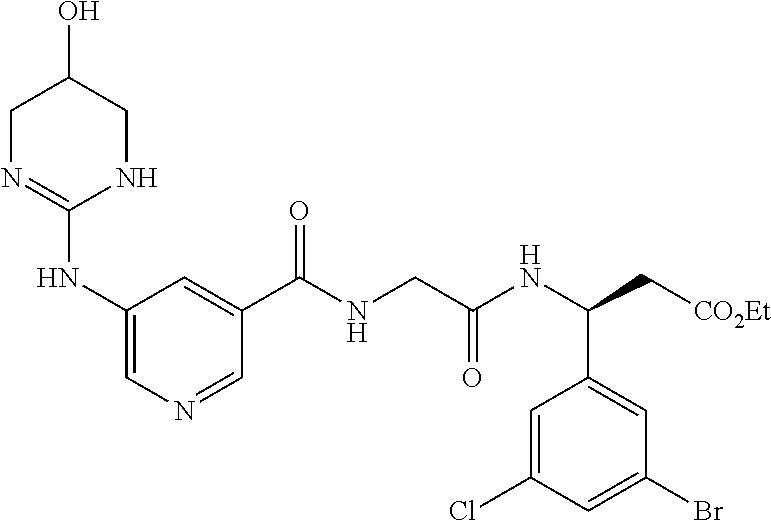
C1(NC2=NCC(O)CN2)=CN=CC(C(NCC(NC(C[CO2Et])C2=CC(Br)=CC(Cl)=C2)=O)=O)=C1
